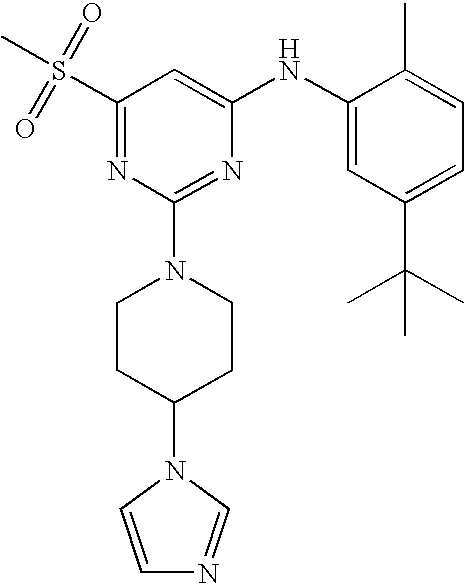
C1(S(C)(=O)=O)=NC(N2CCC(N3C=CN=C3)CC2)=NC(NC2=CC(C(C)(C)C)=CC=C2C)=C1
